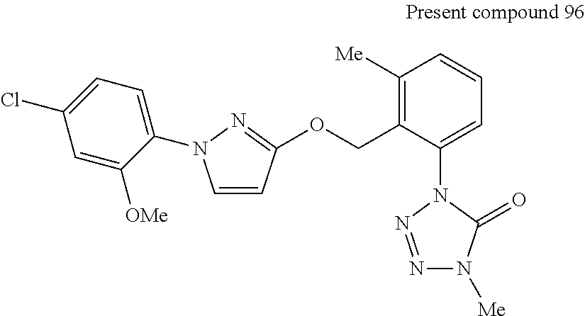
C1=CC(OCC2=C([Me])C=CC=C2N2N=NN([Me])C2=O)=NN1C1=CC=C(Cl)C=C1[OMe]
